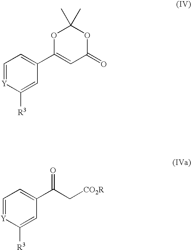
C1=[Y]C([R3])=CC(C2=CC(=O)OC(C)(C)O2)=C1.C1=[Y]C([R3])=CC(C(C[CO2R])=O)=C1
